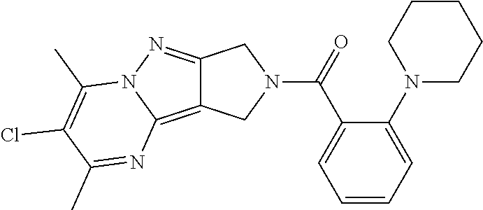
C12=NN3C(=C1CN(C(=O)C1=CC=CC=C1N1CCCCC1)C2)N=C(C)C(Cl)=C3C
